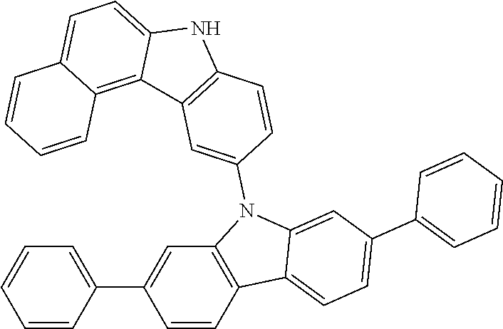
C1=CC(C2=CC3=C(C=C2)C2=CC=C(C4=CC=CC=C4)C=C2N3C2=CC3=C(C=C2)NC2=CC=C4C(=C32)C=CC=C4)=CC=C1
